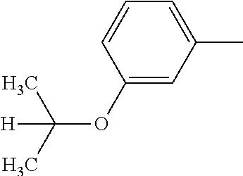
C1(OC(C)([H])C)=CC(C)=CC=C1
